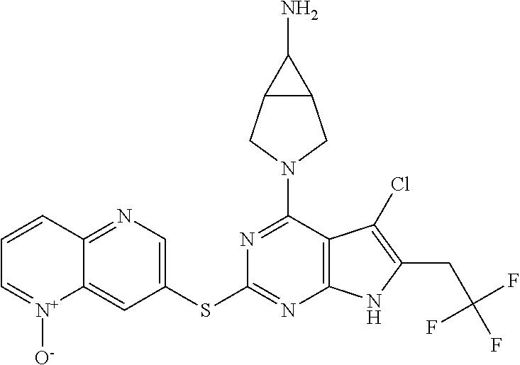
C1=CC2=NC=C(SC3=NC4=C(C(N5CC6C(C5)C6N)=N3)C(Cl)=C(CC(F)(F)F)N4)C=C2[N+]([O-])=C1
